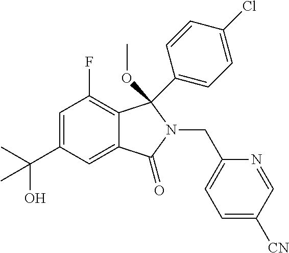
C1=C(C(C)(O)C)C=C2C(=C1F)C(C1=CC=C(Cl)C=C1)(OC)N(CC1=CC=C([CN])C=N1)C2=O
